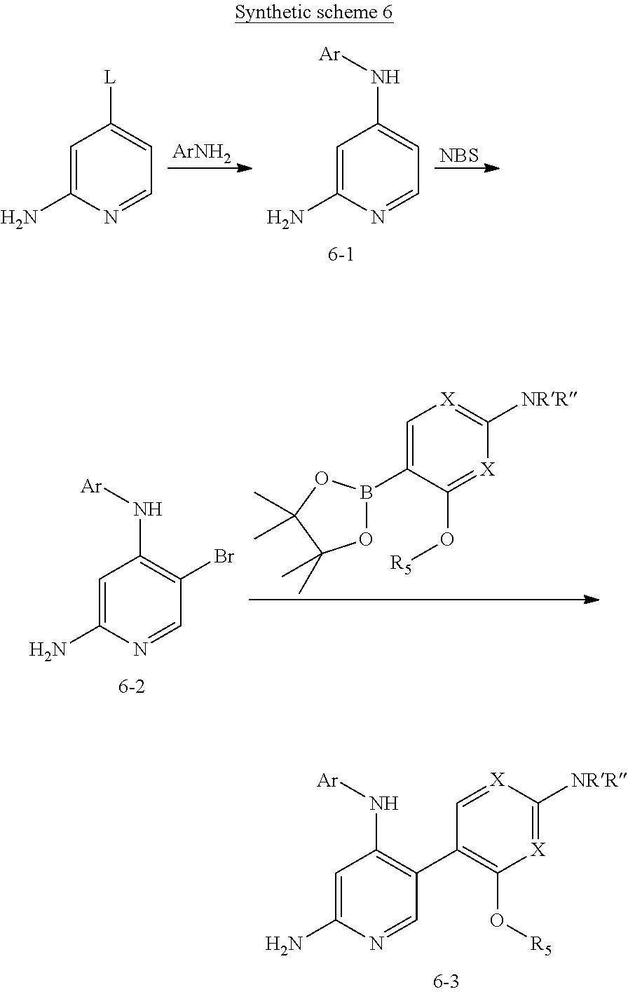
C1=C(N)N=CC=C1[L].[ArNH2].[NBS].C1=C(N)N=CC=C1N[Ar].C1=C(B2OC(C)(C)C(C)(C)O2)C(O[R5])=[X]C([NRR])=[X]1.C1=C(N)N=CC(Br)=C1N[Ar].C1=[X]C([NRR])=[X]C(O[R5])=C1C1=C(N[Ar])C=C(N)N=C1
